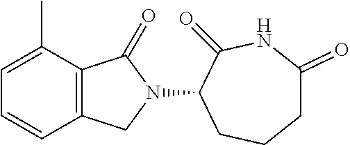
C1=C(C)C2=C(C=C1)CN(C1C(=O)NC(=O)CCC1)C2=O
